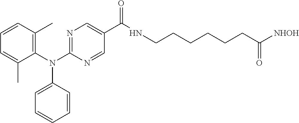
C1(N(C2=C(C)C=CC=C2C)C2=CC=CC=C2)=NC=C(C(=O)NCCCCCCC([NHOH])=O)C=N1
